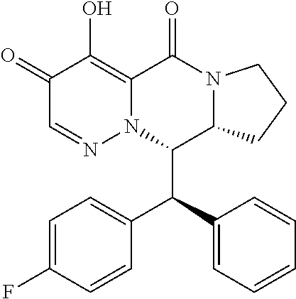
C1=C(F)C=CC(C(C2=CC=CC=C2)C2C3N(C(=O)C4=C(O)C(=O)C=NN24)CCC3)=C1
